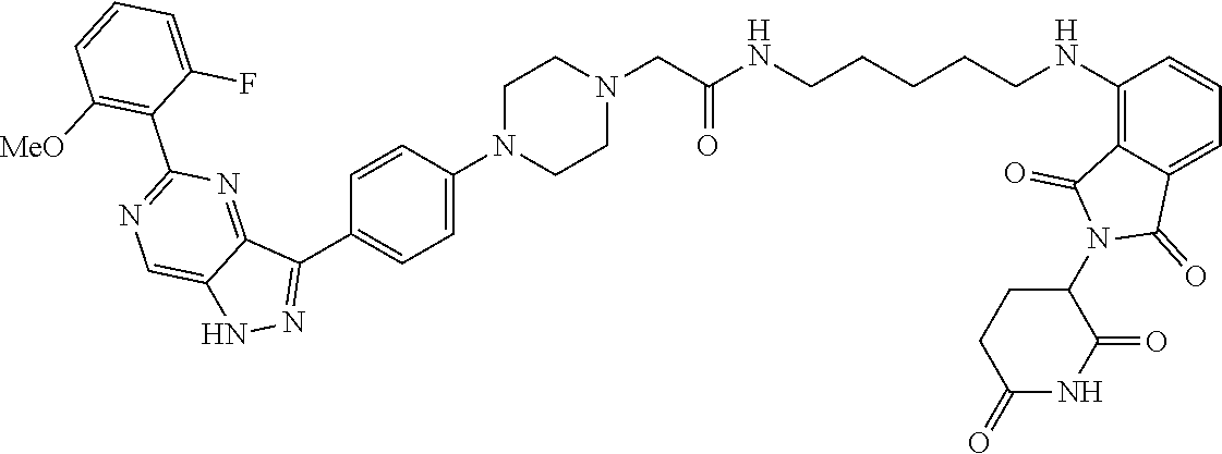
C1C(=O)NC(=O)C(N2C(=O)C3=C(NCCCCCNC(CN4CCN(C5=CC=C(C6=NNC7=CN=C(C8=C([MeO])C=CC=C8F)N=C76)C=C5)CC4)=O)C=CC=C3C2=O)C1
